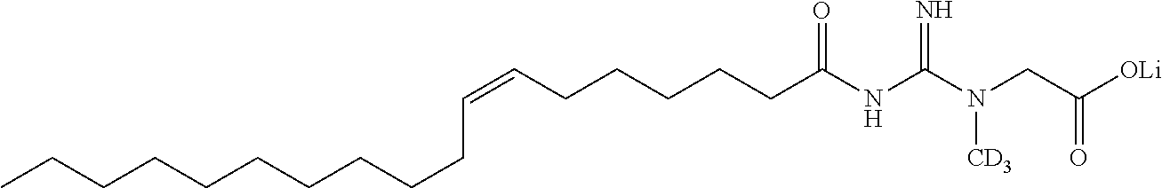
C(CCCCCCCC=CCCCCCC(NC(N(CC([OLi])=O)[CD3])=N)=O)CC
